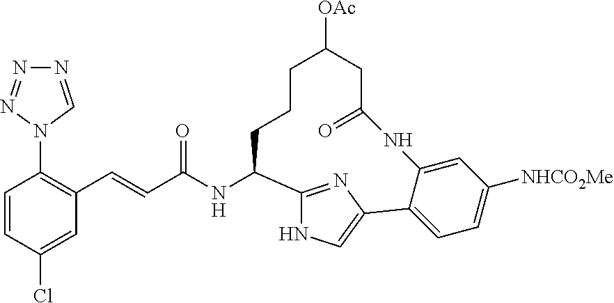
C1=CC(Cl)=CC(C=CC(NC2C3=NC(=CN3)C3=CC=C([NHCO2Me])C=C3NC(=O)CC([OAc])CCC2)=O)=C1N1C=NN=N1
